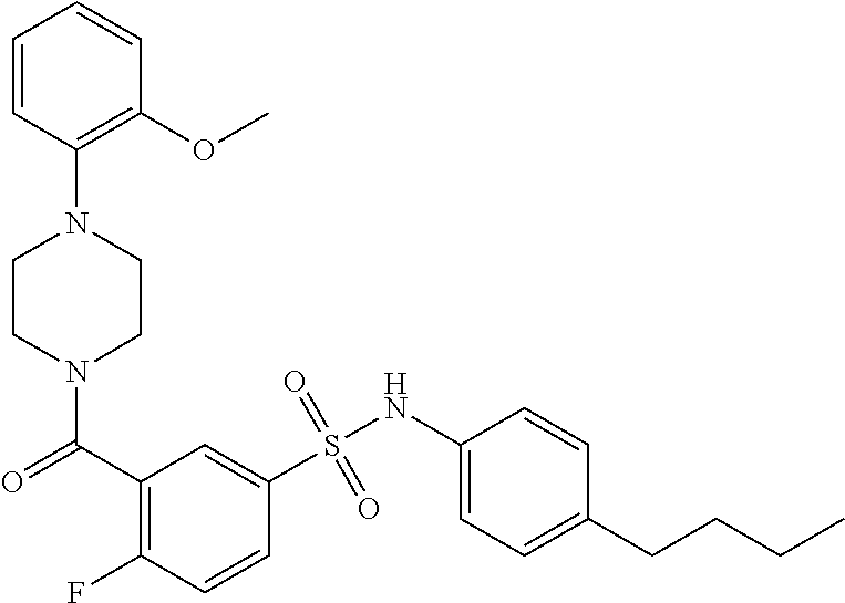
N1(C(=O)C2=C(F)C=CC(S(NC3=CC=C(CCCC)C=C3)(=O)=O)=C2)CCN(C2=C(OC)C=CC=C2)CC1
